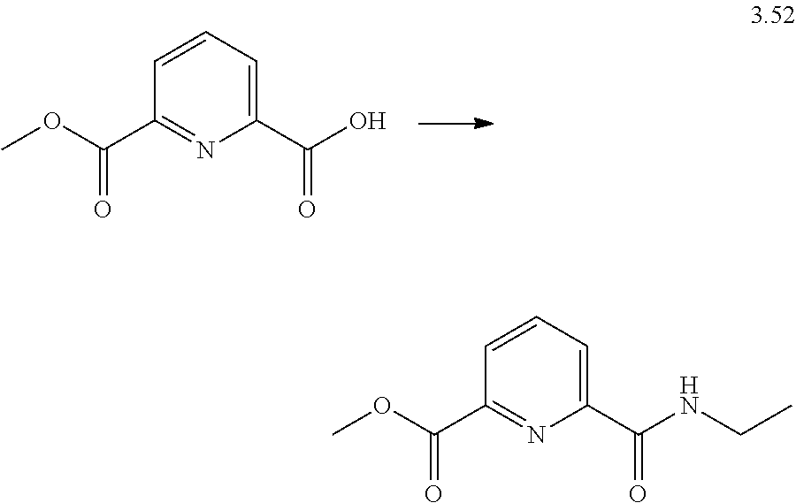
C1(C(O)=O)=CC=CC(C(OC)=O)=N1.C1(C(NCC)=O)=CC=CC(C(OC)=O)=N1
